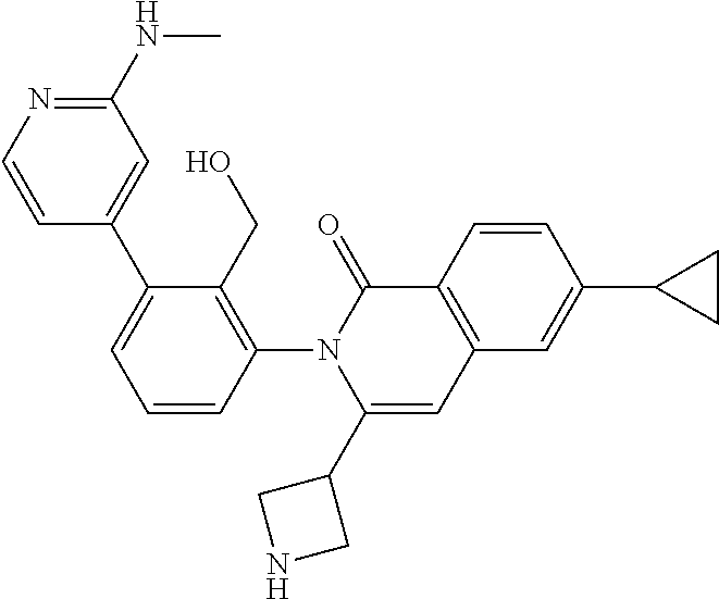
C1=CC(N2C(C3CNC3)=CC3=C(C2=O)C=CC(C2CC2)=C3)=C(CO)C(C2=CC(NC)=NC=C2)=C1
